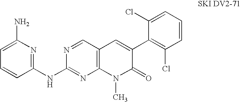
C12=C(C=NC(NC3=NC(N)=CC=C3)=N1)C=C(C1=C(Cl)C=CC=C1Cl)C(=O)N2C
